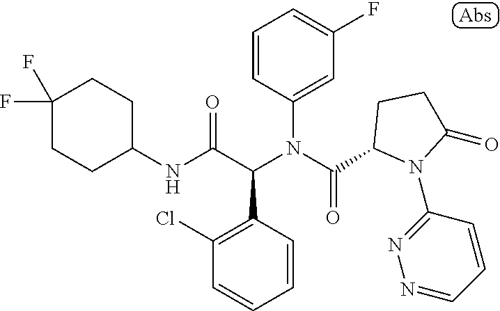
C1=CC(N(C(=O)C2N(C3=NN=CC=C3)C(=O)CC2)C(C(NC2CCC(F)(F)CC2)=O)C2=C(Cl)C=CC=C2)=CC(F)=C1
